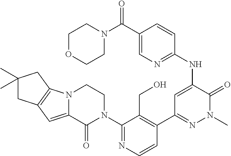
C1=CN=C(N2CCN3C(=CC4=C3CC(C)(C)C4)C2=O)C(CO)=C1C1=NN(C)C(=O)C(NC2=NC=C(C(N3CCOCC3)=O)C=C2)=C1
